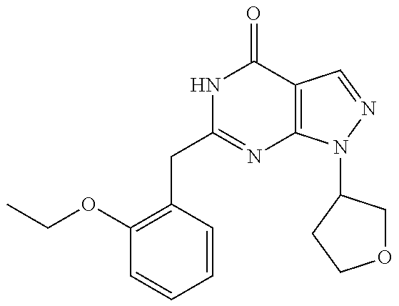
C1(CC2=NC3=C(C(=O)N2)C=NN3C2COCC2)=C(OCC)C=CC=C1
